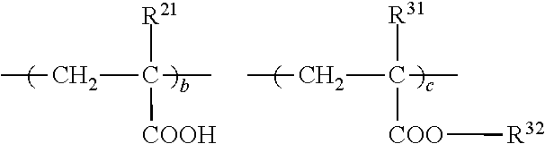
[COOH]C([R21])(CC)C.[R32][COO]C([R31])(CC)C
